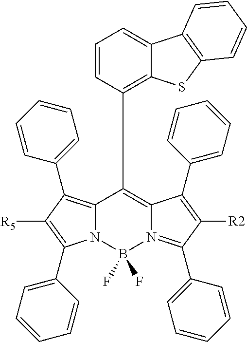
N12C(=C(C3=CC=CC=C3)C([R5])=C1C1=CC=CC=C1)C(C1=C3C(=CC=C1)C1=C(S3)C=CC=C1)=C1N(=C(C3=CC=CC=C3)C([R2])=C1C1=CC=CC=C1)B2(F)F
